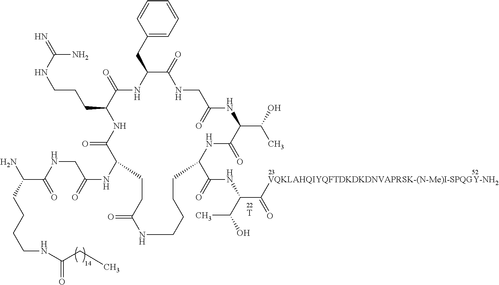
[T].C(C1C(=O)NC(CC2=CC=CC=C2)C(=O)NCC(=O)NC(C(O)C)C(=O)NC(C(=O)NC(C([VQKLAHQIYQFTDKDKDNVAPRSK-(N-Me)I-SPQGY-NH2])=O)C(O)C)CCCCNC(=O)CCC(NC(=O)CNC(C(CCCCNC(CC)=O)N)=O)C(=O)N1)CCNC(=N)N
